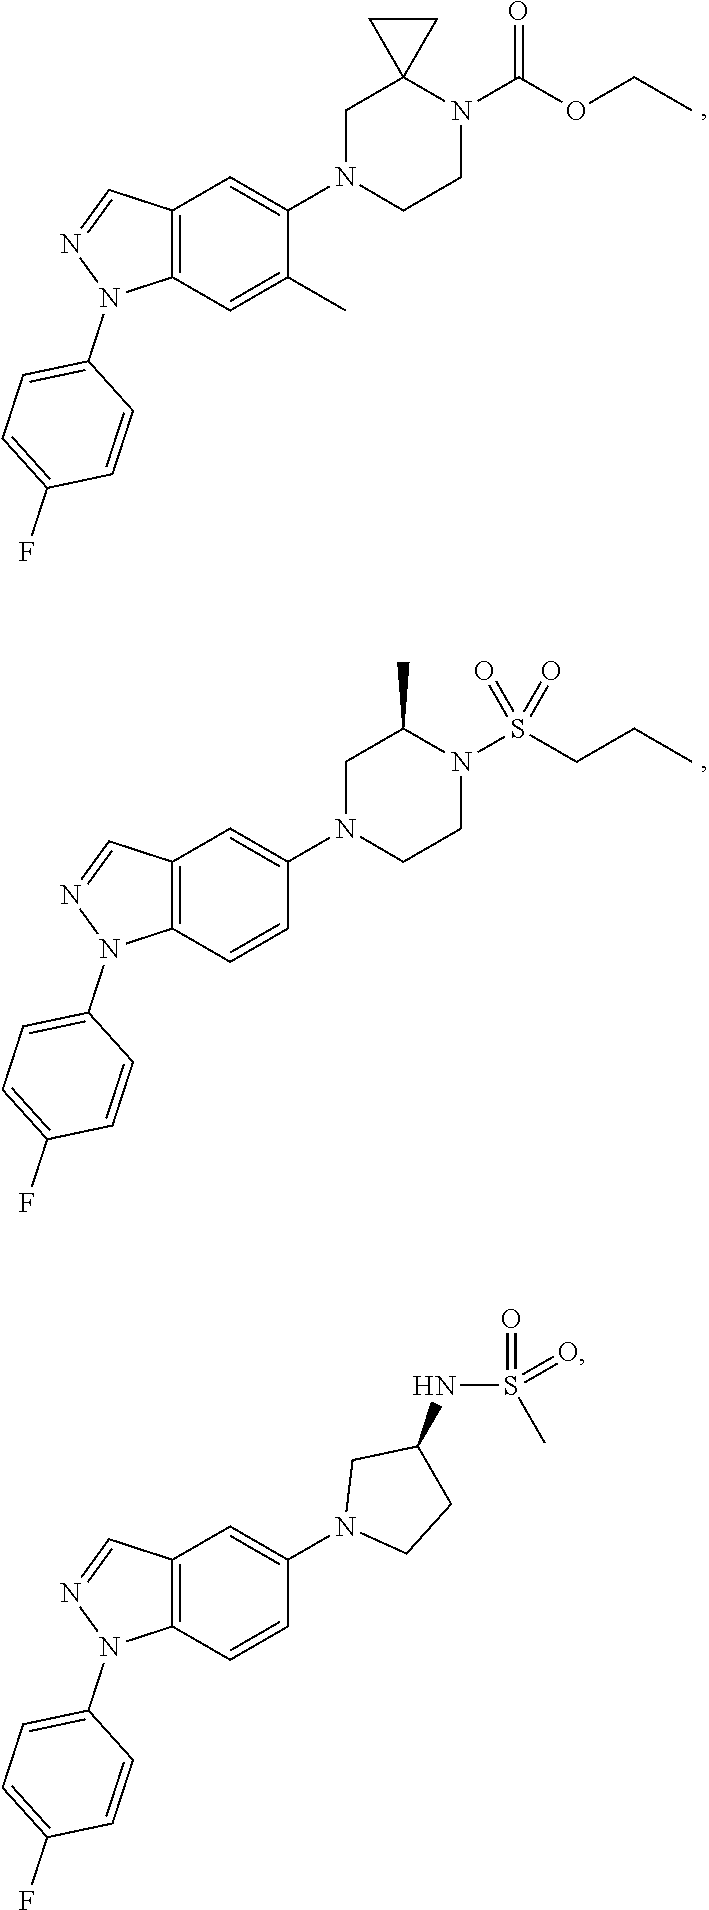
C12=C(C=C(C)C(N3CCN(C(OCC)=O)C4(C3)CC4)=C1)N(C1=CC=C(F)C=C1)N=C2.C12=C(C=CC(N3CCN(S(CCC)(=O)=O)C(C)C3)=C1)N(C1=CC=C(F)C=C1)N=C2.C12=C(C=CC(N3CCC(NS(=O)(C)=O)C3)=C1)N(C1=CC=C(F)C=C1)N=C2
